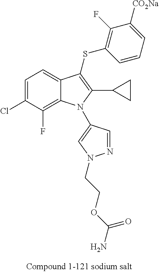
C1=C(Cl)C(F)=C2C(=C1)C(SC1=C(F)C([CO2Na])=CC=C1)=C(C1CC1)N2C1=CN(CCOC(N)=O)N=C1
